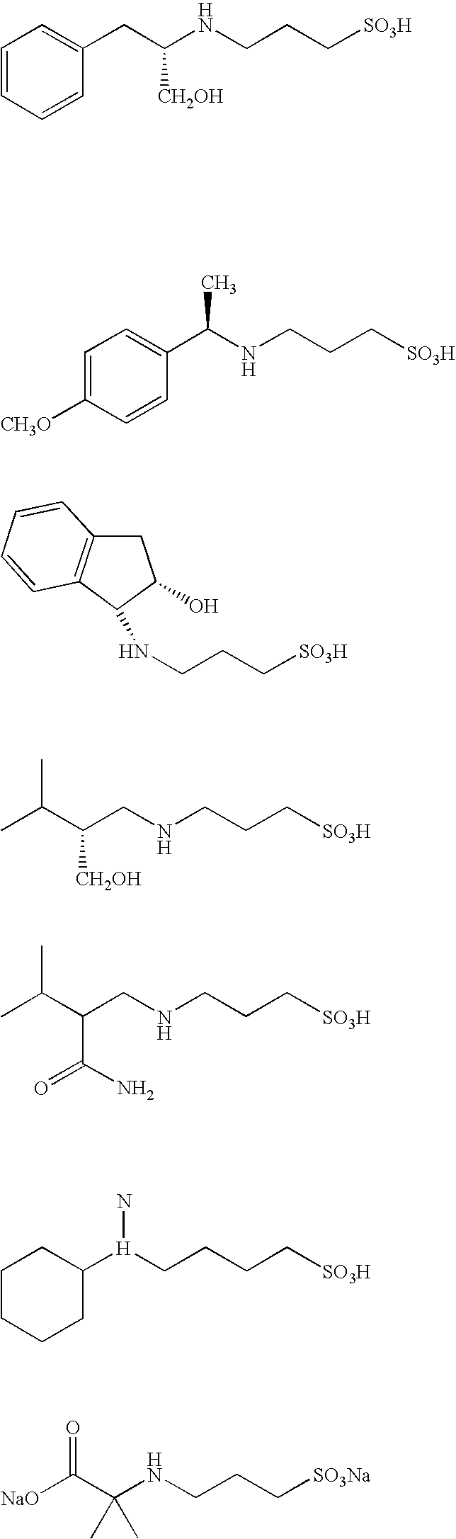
C1(CC([CH2OH])NCCC[SO3H])=CC=CC=C1.CC(C1=CC=C([CH3O])C=C1)NCCC[SO3H].C1(NCCC[SO3H])C(O)CC2=C1C=CC=C2.C(CNCCC[SO3H])(C(C)C)[CH2OH].C(CNCCC[SO3H])(C(C)C)C(=O)N.C1([H](CCCC[SO3H])N)CCCCC1.C(NCCC[SO3Na])(C([NaO])=O)(C)C
